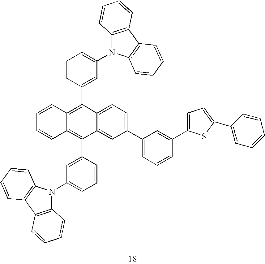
C1(C2=CC(N3C4=C(C5=C3C=CC=C5)C=CC=C4)=CC=C2)=C2C(=C(C3=CC(N4C5=C(C6=C4C=CC=C6)C=CC=C5)=CC=C3)C3=CC(C4=CC=CC(C5=CC=C(C6=CC=CC=C6)S5)=C4)=CC=C13)C=CC=C2
